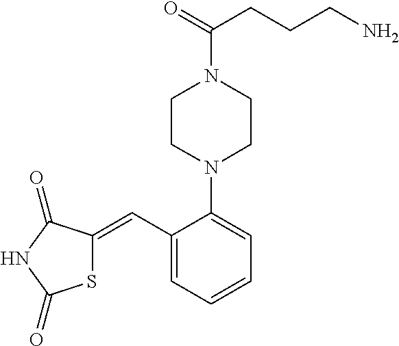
S1C(=CC2=CC=CC=C2N2CCN(C(=O)CCCN)CC2)C(=O)NC1=O
